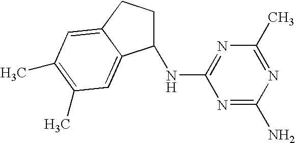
N1=C(N)N=C(C)N=C1NC1CCC2=CC(C)=C(C)C=C12
